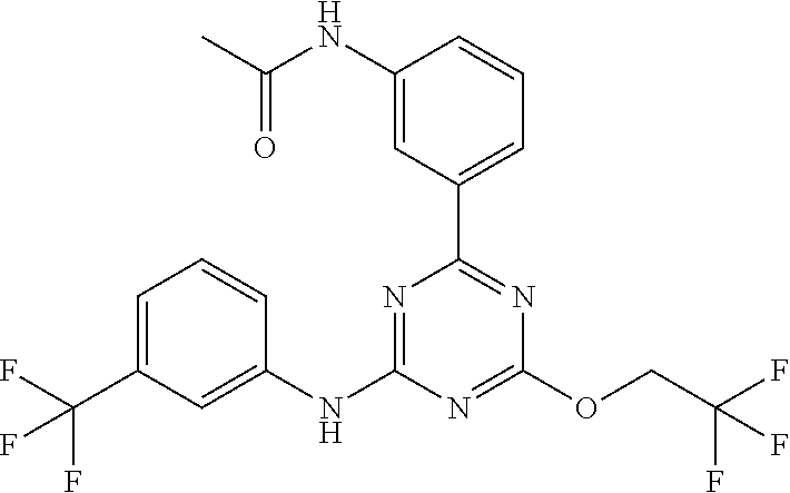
N1=C(OCC(F)(F)F)N=C(C2=CC=CC(NC(C)=O)=C2)N=C1NC1=CC(C(F)(F)F)=CC=C1
